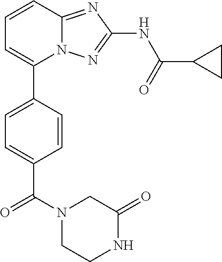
C1=CC2=NC(NC(=O)C3CC3)=NN2C(C2=CC=C(C(N3CCNC(=O)C3)=O)C=C2)=C1
